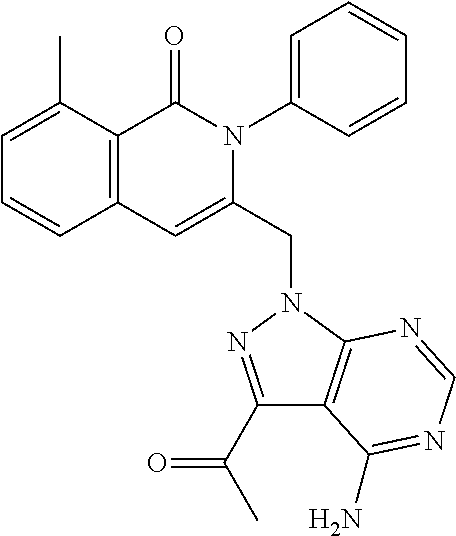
C1=C(C)C2=C(C=C1)C=C(CN1C3=C(C(C(C)=O)=N1)C(N)=NC=N3)N(C1=CC=CC=C1)C2=O
